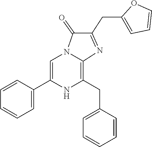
C1=C(C2=CN3C(=C(CC4=CC=CC=C4)N2)N=C(CC2=CC=CO2)C3=O)C=CC=C1
